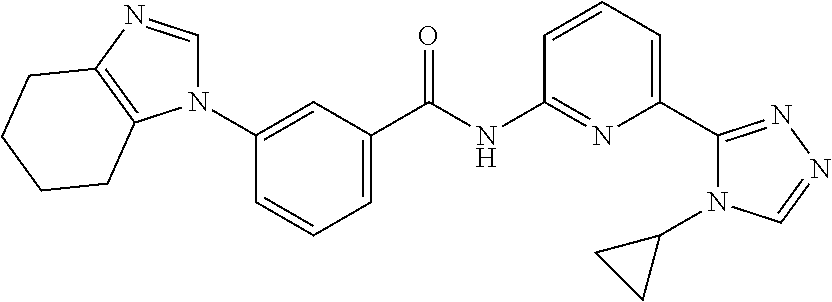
C1(N2C=NC3=C2CCCC3)=CC(C(NC2=NC(C3=NN=CN3C3CC3)=CC=C2)=O)=CC=C1
